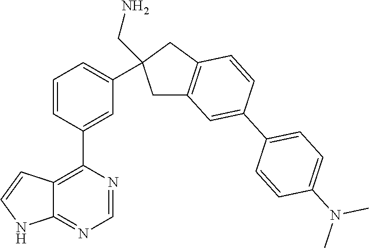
C12=C(C3=CC(C4(CN)CC5=C(C4)C=CC(C4=CC=C(N(C)C)C=C4)=C5)=CC=C3)N=CN=C1NC=C2
